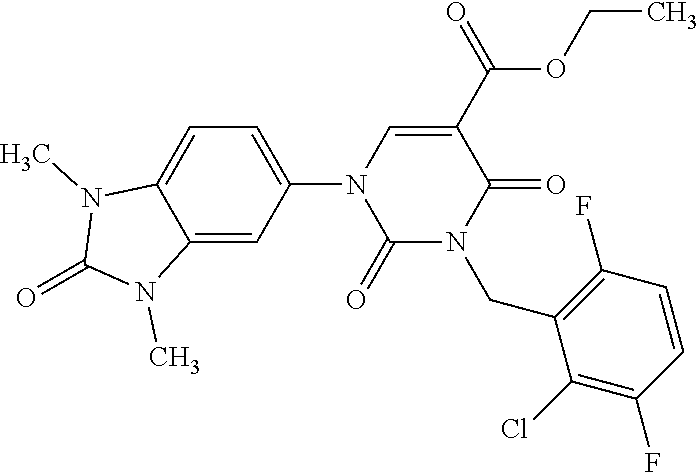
C1(N2C(=O)N(CC3=C(F)C=CC(F)=C3Cl)C(=O)C(C(OCC)=O)=C2)=CC=C2C(=C1)N(C)C(=O)N2C
